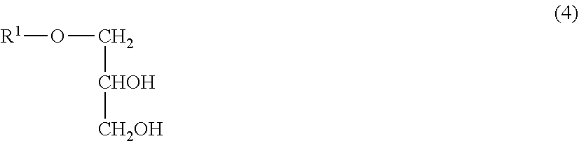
[R1]OC[CHOH][CH2OH]
